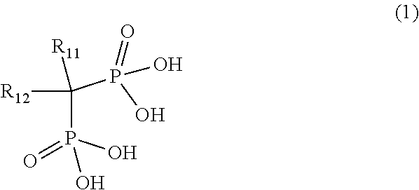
C(P(O)(O)=O)(P(O)(O)=O)([R12])[R11]
